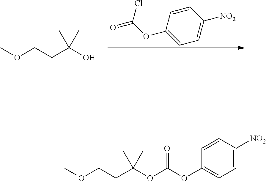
C1=CC(OC(Cl)=O)=CC=C1[NO2].COCCC(O)(C)C.C1=C([NO2])C=CC(OC(OC(CCOC)(C)C)=O)=C1
